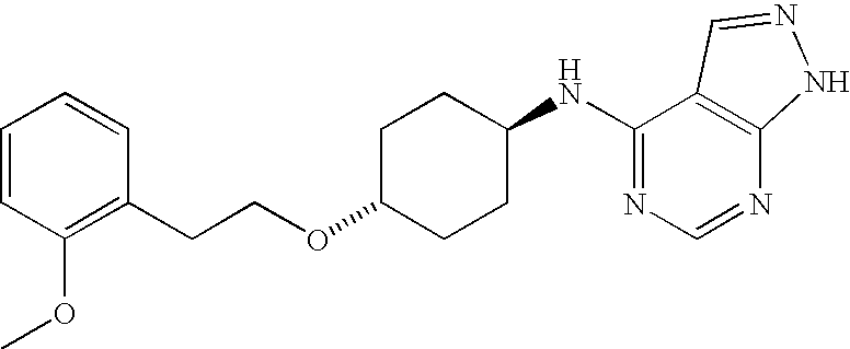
C1=CC(OC)=C(CCOC2CCC(NC3=NC=NC4=C3C=NN4)CC2)C=C1
